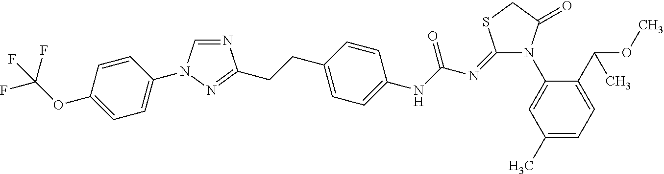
N1=CN(C2=CC=C(OC(F)(F)F)C=C2)N=C1CCC1=CC=C(NC(N=C2N(C3=CC(C)=CC=C3C(OC)C)C(=O)CS2)=O)C=C1
